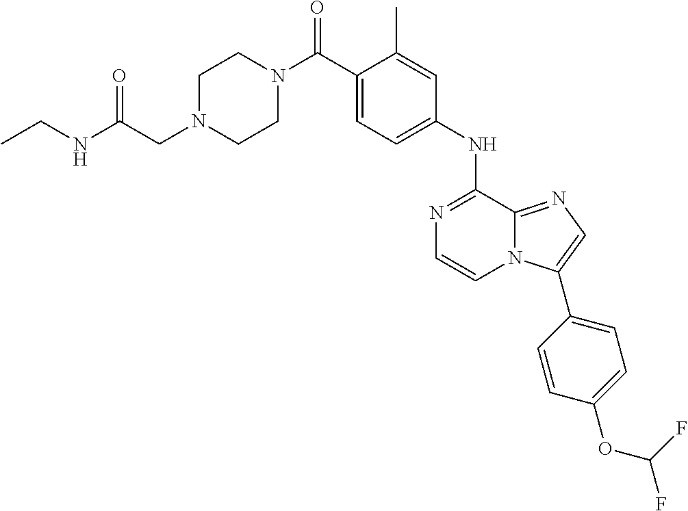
C1(C)=CC(NC2=NC=CN3C2=NC=C3C2=CC=C(OC(F)F)C=C2)=CC=C1C(N1CCN(CC(NCC)=O)CC1)=O
